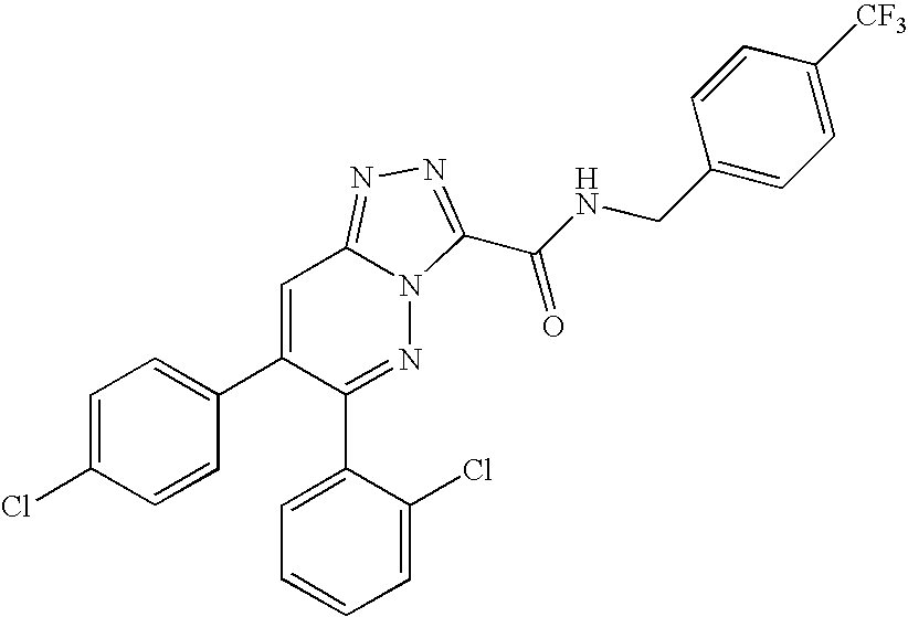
C1=C(Cl)C=CC(C2=CC3=NN=C(C(NCC4=CC=C([CF3])C=C4)=O)N3N=C2C2=CC=CC=C2Cl)=C1
